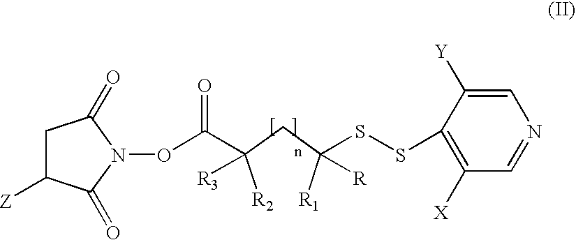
[R2]C(CC([R1])(SSC1=C([X])C=NC=C1[Y])[R])([R3])C(=O)ON1C(=O)CC([Z])C1=O
